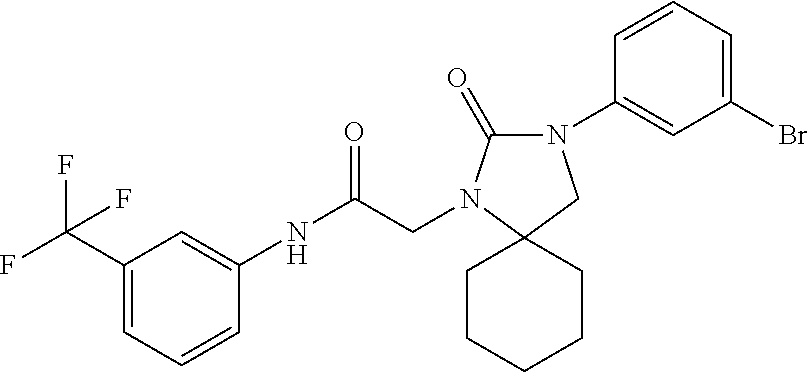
C1(C(F)(F)F)=CC=CC(NC(CN2C(=O)N(C3=CC(Br)=CC=C3)CC23CCCCC3)=O)=C1
